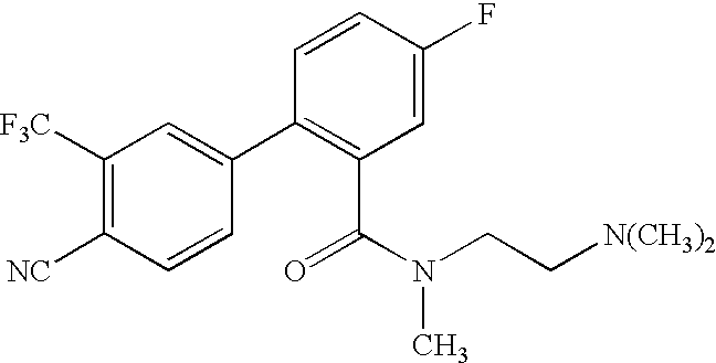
C1([F3C])=C([NC])C=CC(C2=C(C(N(C)CC[N(CH3)2])=O)C=C(F)C=C2)=C1
